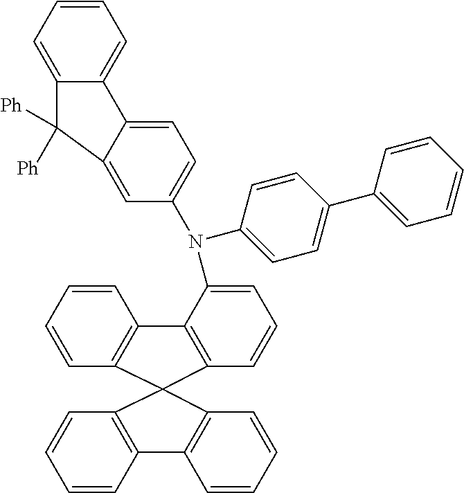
C1=CC2=C(C=C1)C1(C3=C2C=CC=C3)C2=C(C=CC=C2)C2=C1C=CC=C2N(C1=CC=C2C(=C1)C([Ph])([Ph])C1=CC=CC=C21)C1=CC=C(C2=CC=CC=C2)C=C1
